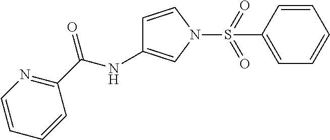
C1(C(=O)NC2=CN(S(C3=CC=CC=C3)(=O)=O)C=C2)=NC=CC=C1
